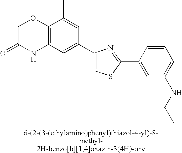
C1C(=O)NC2=C(O1)C(C)=CC(C1=CSC(C3=CC(NCC)=CC=C3)=N1)=C2
